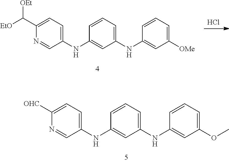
N(C1=CC(OC)=CC=C1)C1=CC=CC(NC2=CC=C([OHC])N=C2)=C1.Cl.N(C1=CC([OMe])=CC=C1)C1=CC=CC(NC2=CC=C(C([EtO])[OEt])N=C2)=C1
